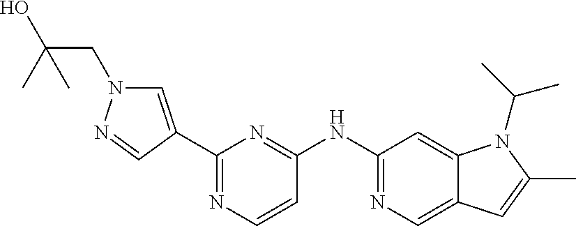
C1(C2=NC=CC(NC3=NC=C4C(=C3)N(C(C)C)C(C)=C4)=N2)=CN(CC(O)(C)C)N=C1
